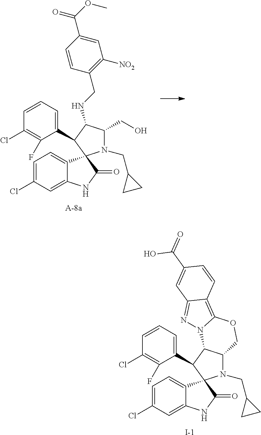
C1=C(Cl)C=C2C(=C1)C1(C(=O)N2)N(CC2CC2)C(CO)C(NCC2=C([NO2])C=C(C(OC)=O)C=C2)C1C1=CC=CC(Cl)=C1F.C1=C(Cl)C=C2C(=C1)C1(C(=O)N2)N(CC2CC2)C2C(C1C1=CC=CC(Cl)=C1F)N1C(=C3C(=N1)C=C(C(=O)O)C=C3)OC2.[I-]
